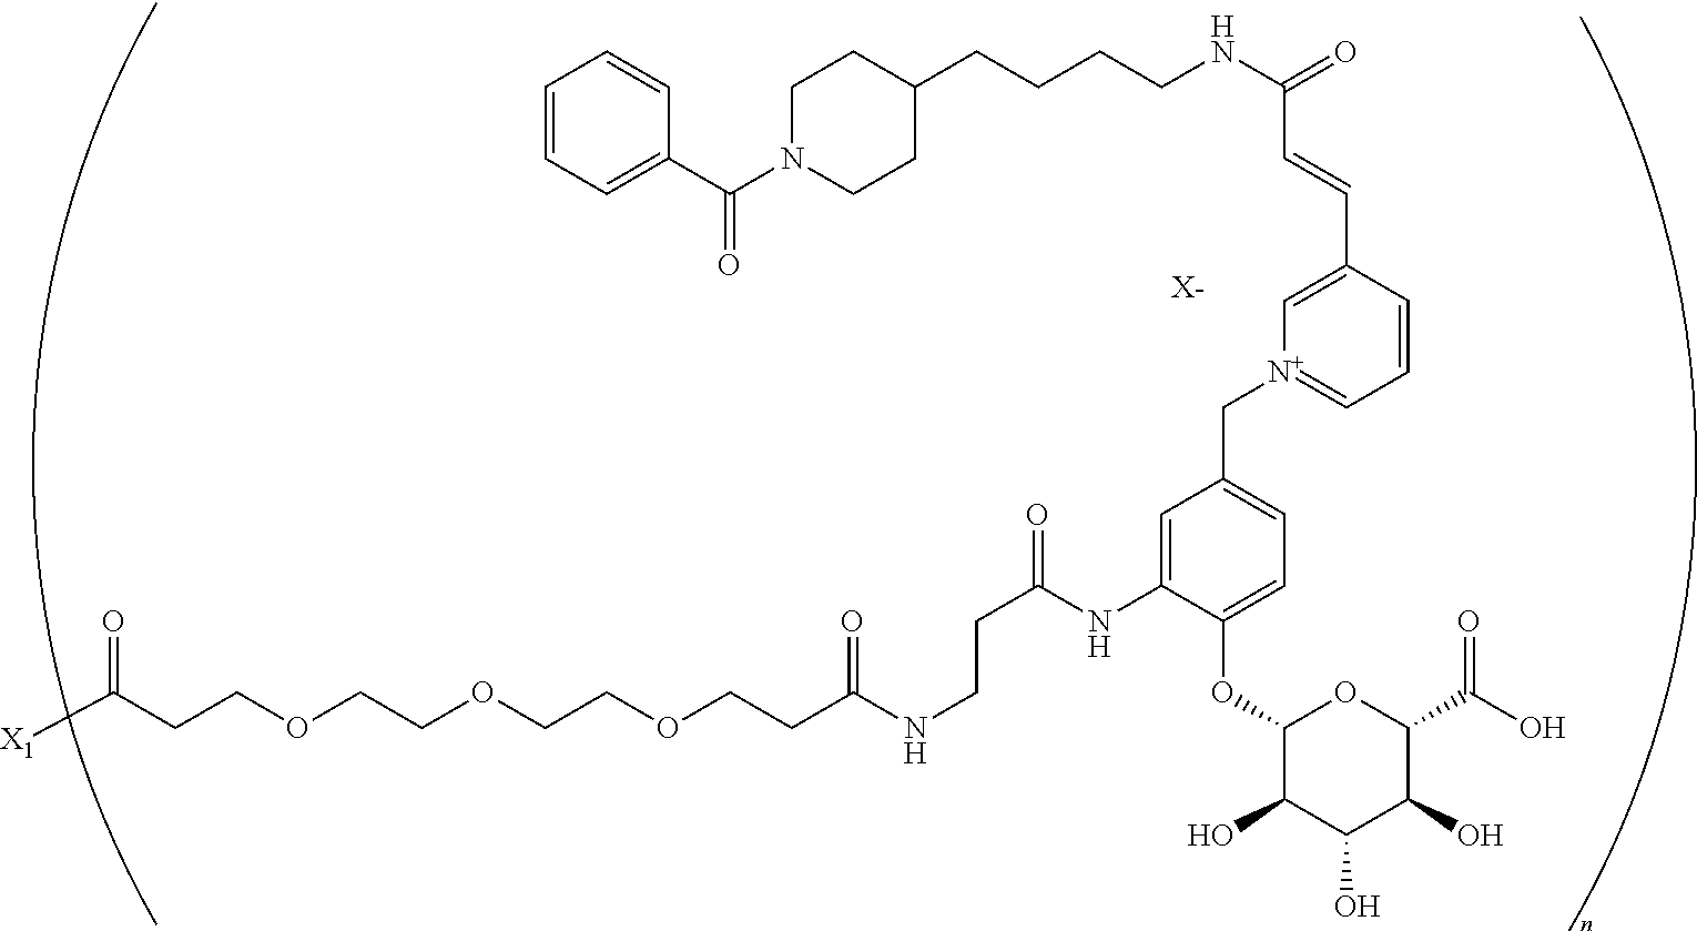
[X-].C(COCCOCCOCCC(NCCC(NC1=CC(C[N+]2=CC=CC(C=CC(=O)NCCCCC3CCN(C(C4=CC=CC=C4)=O)CC3)=C2)=CC=C1OC1C(O)C(O)C(O)C(C(=O)O)O1)=O)=O)C(=O)[X1]
